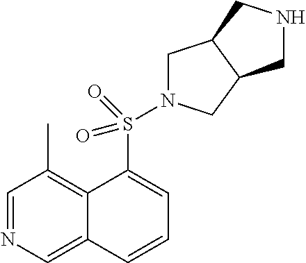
C1=NC=C2C(=C1C)C(S(=O)(=O)N1CC3C(C1)CNC3)=CC=C2
